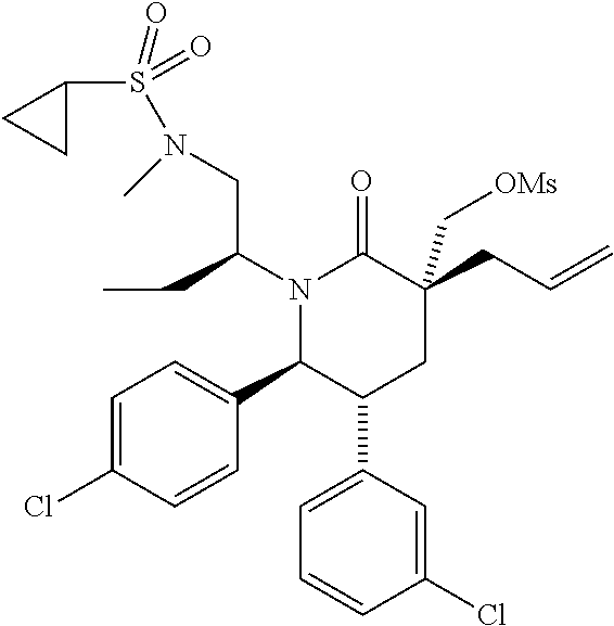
N1(C(CN(S(C2CC2)(=O)=O)C)CC)C(C2=CC=C(Cl)C=C2)C(C2=CC=CC(Cl)=C2)CC(CC=C)(C[OMs])C1=O
